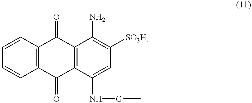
C12=C(C(N[G]C)=CC([SO3H])=C1N)C(=O)C1=C(C2=O)C=CC=C1
